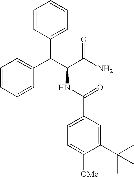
C1=CC(C(C(C(N)=O)NC(C2=CC=C([OMe])C(C(C)(C)C)=C2)=O)C2=CC=CC=C2)=CC=C1
